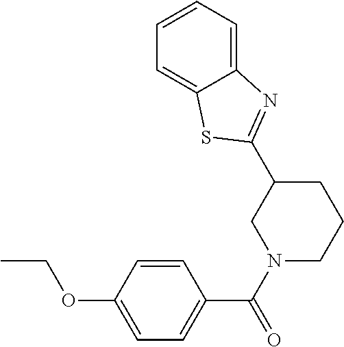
C1(C2=NC3=CC=CC=C3S2)CN(C(=O)C2=CC=C(OCC)C=C2)CCC1
